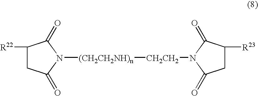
C1([R22])CC(=O)N([(CH2CH2NH)n][CH2CH2]N2C(=O)CC([R23])C2=O)C1=O
